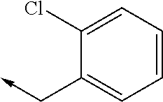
C1(Cl)=CC=CC=C1C->C
